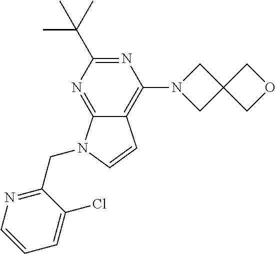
N1=C(C(C)(C)C)N=C2C(=C1N1CC3(C1)COC3)C=CN2CC1=NC=CC=C1Cl
